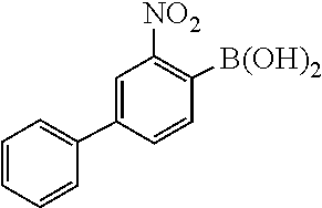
C1=CC=CC=C1C1=CC([NO2])=C([B(OH)2])C=C1
